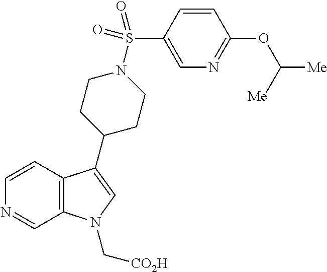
C12=C(C=CN=C1)C(C1CCN(S(C3=CN=C(OC([Me])[Me])C=C3)(=O)=O)CC1)=CN2C[CO2H]
